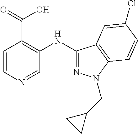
C1=CN=CC(NC2=NN(CC3CC3)C3=C2C=C(Cl)C=C3)=C1C(O)=O
